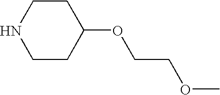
C1CNCCC1OCCOC
